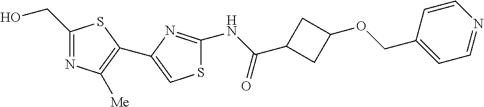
C1(CO)=NC([Me])=C(C2=CSC(NC(C3CC(OCC4=CC=NC=C4)C3)=O)=N2)S1
